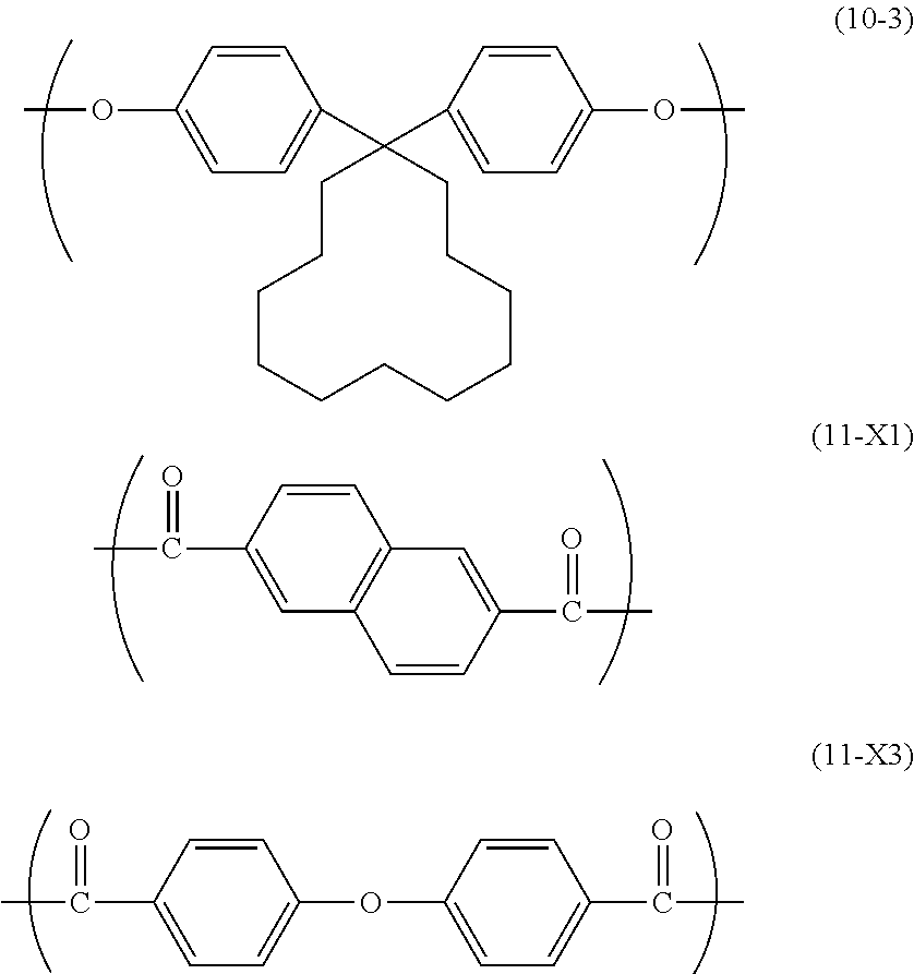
C1=CC(OC)=CC=C1C1(C2=CC=C(OC)C=C2)CCCCCCCCCCC1.C1=CC(C(C)=O)=CC2=C1C=C(C(C)=O)C=C2.C1=CC(C(C)=O)=CC=C1OC1=CC=C(C(C)=O)C=C1
